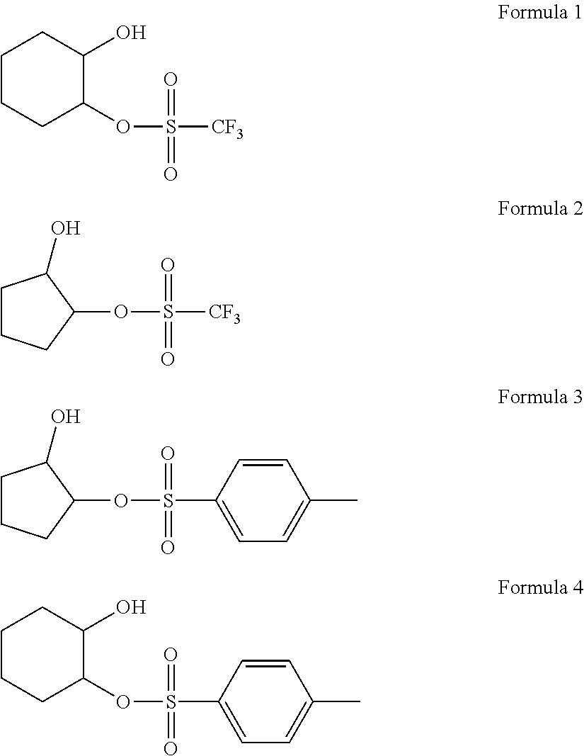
C1CCC(OS([CF3])(=O)=O)C(O)C1.O(S([CF3])(=O)=O)C1C(O)CCC1.O(S(C1=CC=C(C)C=C1)(=O)=O)C1C(O)CCC1.C1CCC(OS(C2=CC=C(C)C=C2)(=O)=O)C(O)C1
